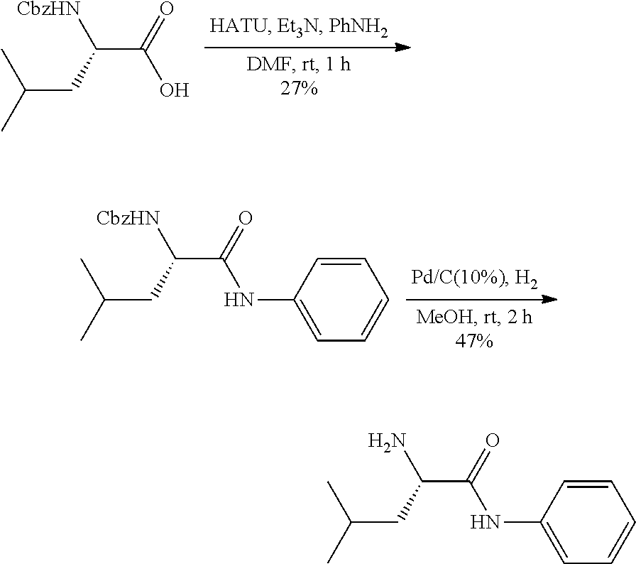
C(C(=O)O)(CC(C)C)[CbzHN].C(C(=O)NC1=CC=CC=C1)(CC(C)C)[CbzHN].C(C(=O)NC1=CC=CC=C1)(CC(C)C)N
